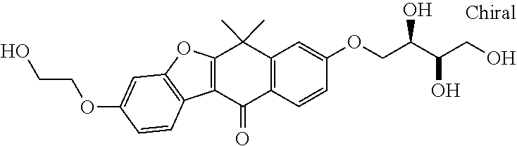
C12=C(C(=O)C3=C(C1(C)C)C=C(OCC(C(CO)O)O)C=C3)C1=C(O2)C=C(OCCO)C=C1
